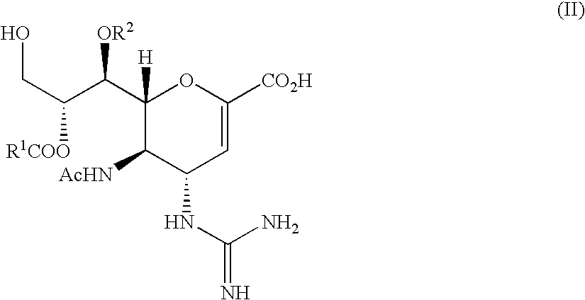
C1(C(C(CO)[R1COO])[OR2])([H])C([AcHN])C(NC(=N)N)C=C([CO2H])O1
